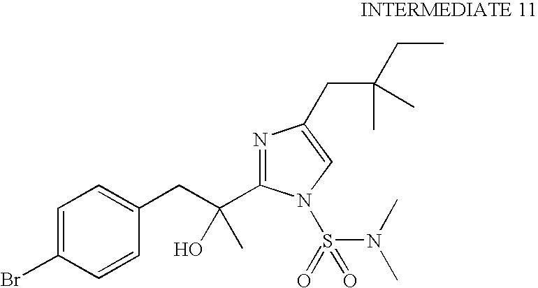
C1=C(Br)C=CC(CC(O)(C2=NC(CC(CC)(C)C)=CN2S(N(C)C)(=O)=O)C)=C1
